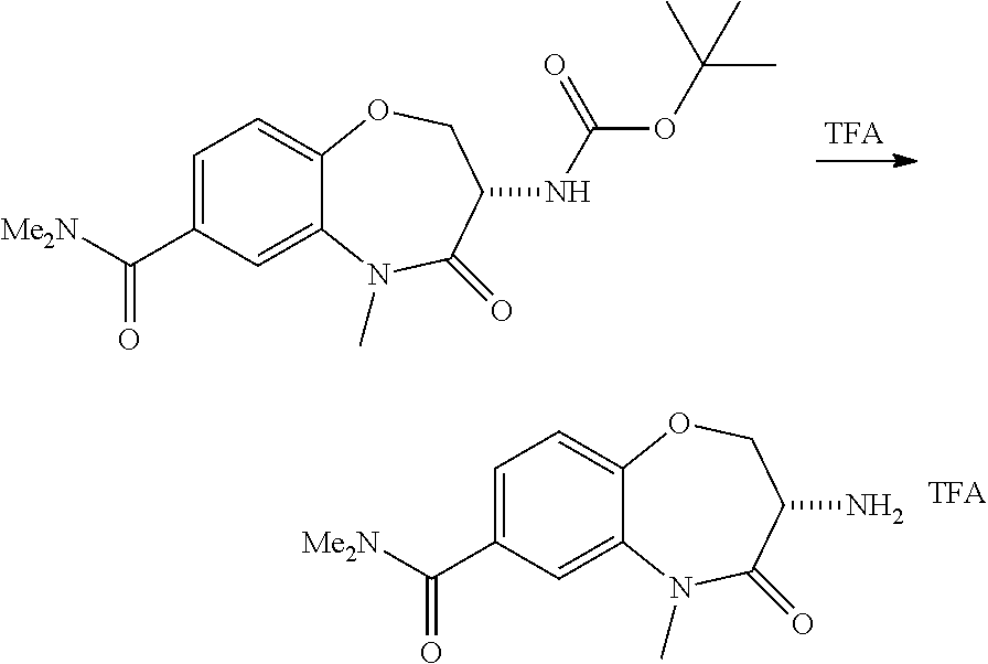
C1=C(C([Me2N])=O)C=C2C(=C1)OCC(N)C(=O)N2C.C1=C(C([Me2N])=O)C=C2C(=C1)OCC(NC(=O)OC(C)(C)C)C(=O)N2C
